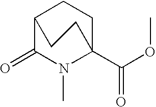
C12C(=O)N(C)C(C(OC)=O)(CC1)CC2
